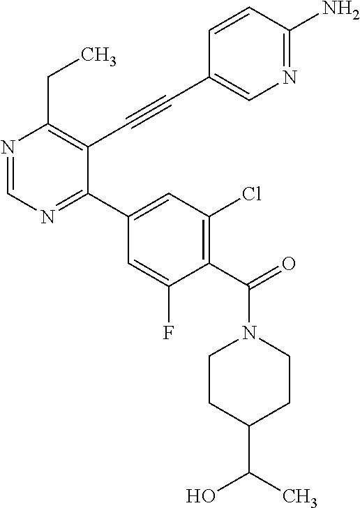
N1=CN=C(C2=CC(Cl)=C(C(=O)N3CCC(C(O)C)CC3)C(F)=C2)C(C#CC2=CN=C(N)C=C2)=C1CC
